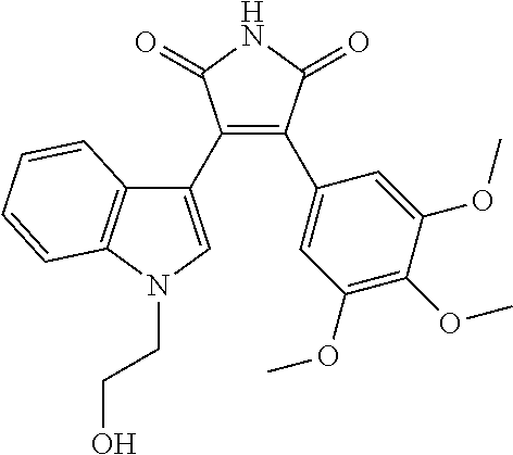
C1(C2=CN(CCO)C3=C2C=CC=C3)=C(C2=CC(OC)=C(OC)C(OC)=C2)C(=O)NC1=O
